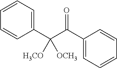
C1=CC=C(C(C(C2=CC=CC=C2)=O)([H3CO])[OCH3])C=C1
